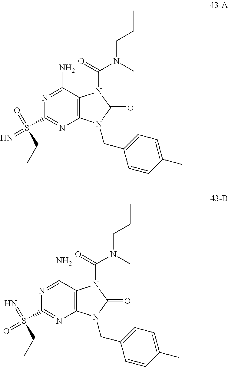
C1(N)=NC(S(=N)(=O)CC)=NC2=C1N(C(=O)N(C)CCC)C(=O)N2CC1=CC=C(C)C=C1.C1(N)=NC(S(=O)(=N)CC)=NC2=C1N(C(=O)N(C)CCC)C(=O)N2CC1=CC=C(C)C=C1
